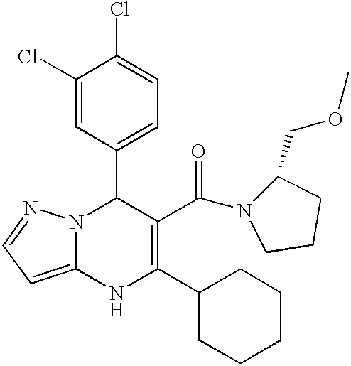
C1(Cl)=CC(C2N3C(=CC=N3)NC(C3CCCCC3)=C2C(N2C(COC)CCC2)=O)=CC=C1Cl
